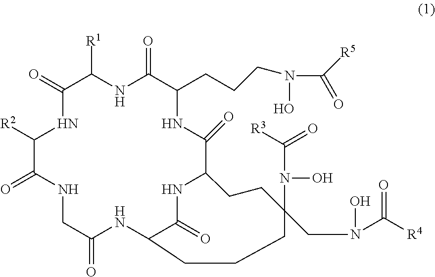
C1([R2])C(=O)NCC(=O)NC2C(=O)NC(C(=O)NC(CCCN(O)C([R5])=O)C(=O)NC([R1])C(=O)N1)CCC(N(O)C(=O)[R3])(CN(C([R4])=O)O)CCC2
